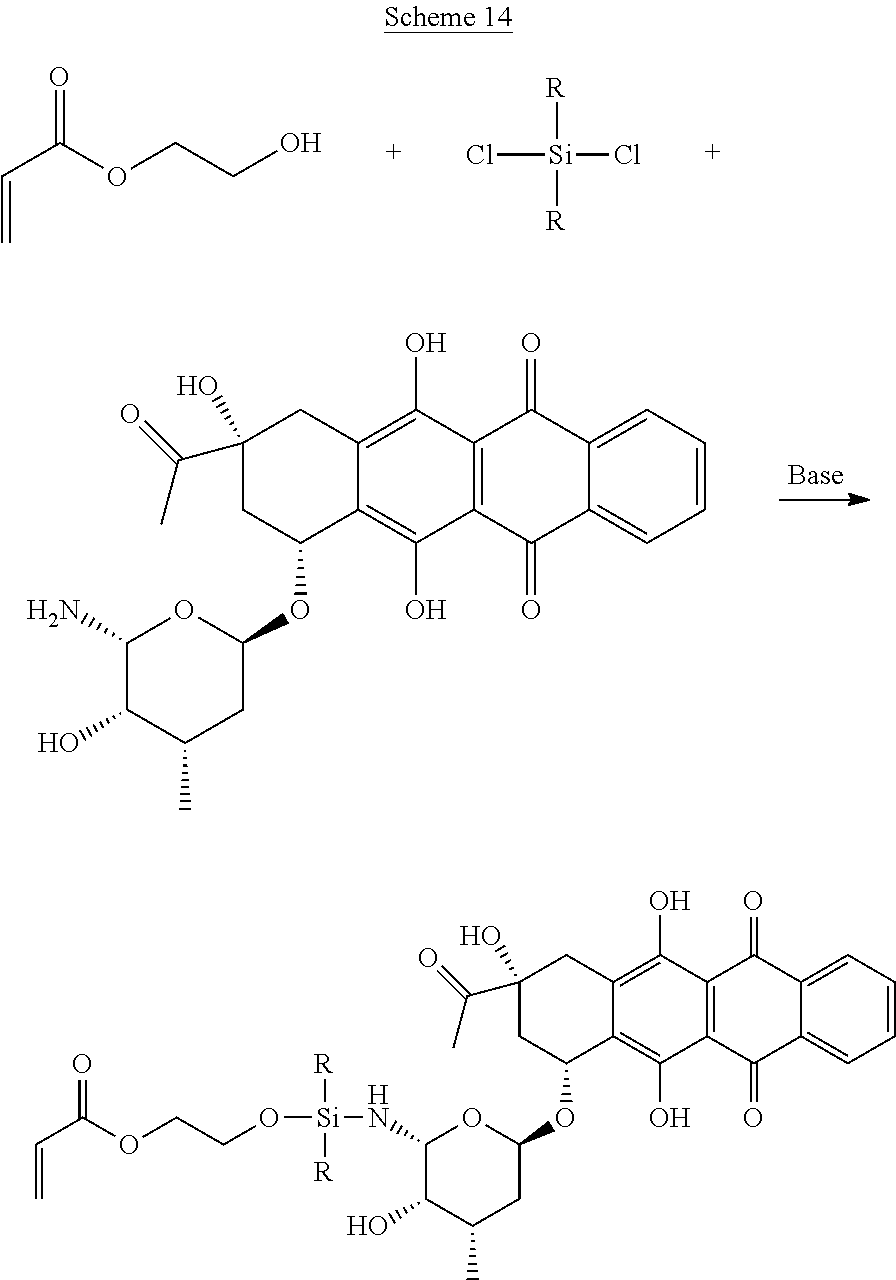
C=CC(=O)OCCO.[R][Si](Cl)([R])Cl.C1(C(C)=O)(O)CC(OC2OC(N)C(O)C(C)C2)C2=C(O)C3=C(C(O)=C2C1)C(=O)C1=CC=CC=C1C3=O.C1C(OC2OC(N[Si]([R])([R])OCCOC(C=C)=O)C(O)C(C)C2)C2=C(O)C3=C(C(O)=C2CC1(C(C)=O)O)C(=O)C1=CC=CC=C1C3=O
